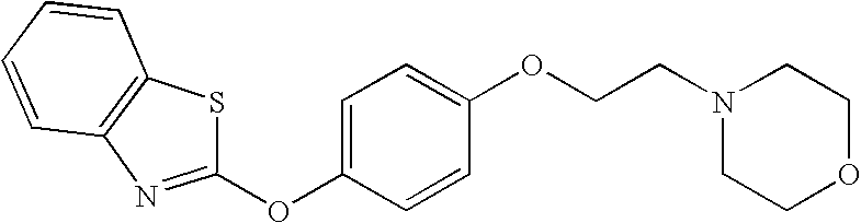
C1=CC=CC2=C1N=C(OC1=CC=C(OCCN3CCOCC3)C=C1)S2
